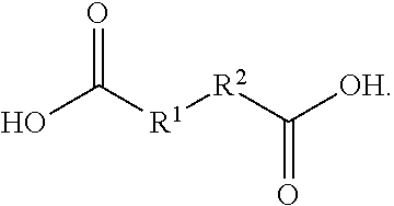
O=C(O)[R1][R2]C(=O)[OH]
